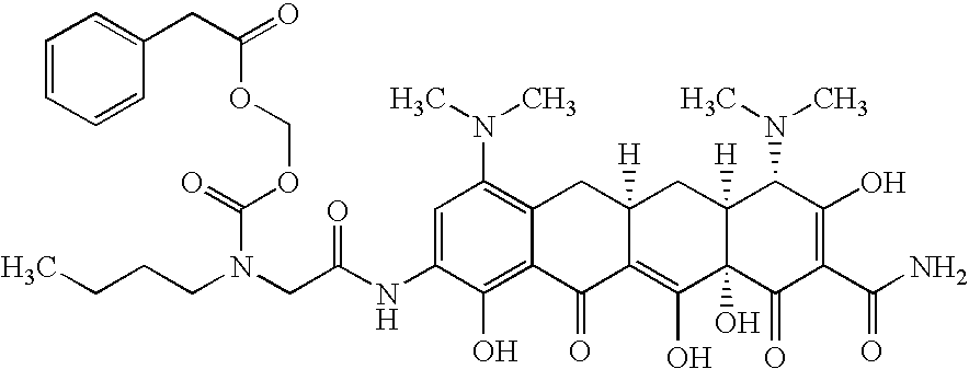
C(N(CC(NC1=CC(N(C)C)=C2C(=C1O)C(=O)C1=C(O)C3(O)C([H])(CC1([H])C2)C(N(C)C)C(O)=C(C(N)=O)C3=O)=O)CCCC)(=O)OCOC(=O)CC1=CC=CC=C1
